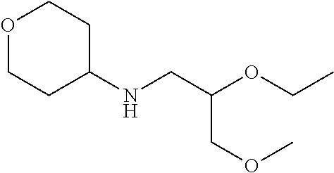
O1CCC(NCC(OCC)COC)CC1
